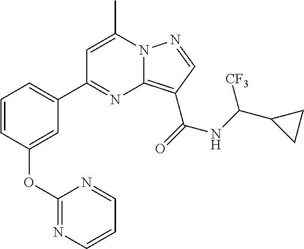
C1=C(C)N2C(=C(C(=O)NC(C3CC3)[CF3])C=N2)N=C1C1=CC=CC(OC2=NC=CC=N2)=C1
